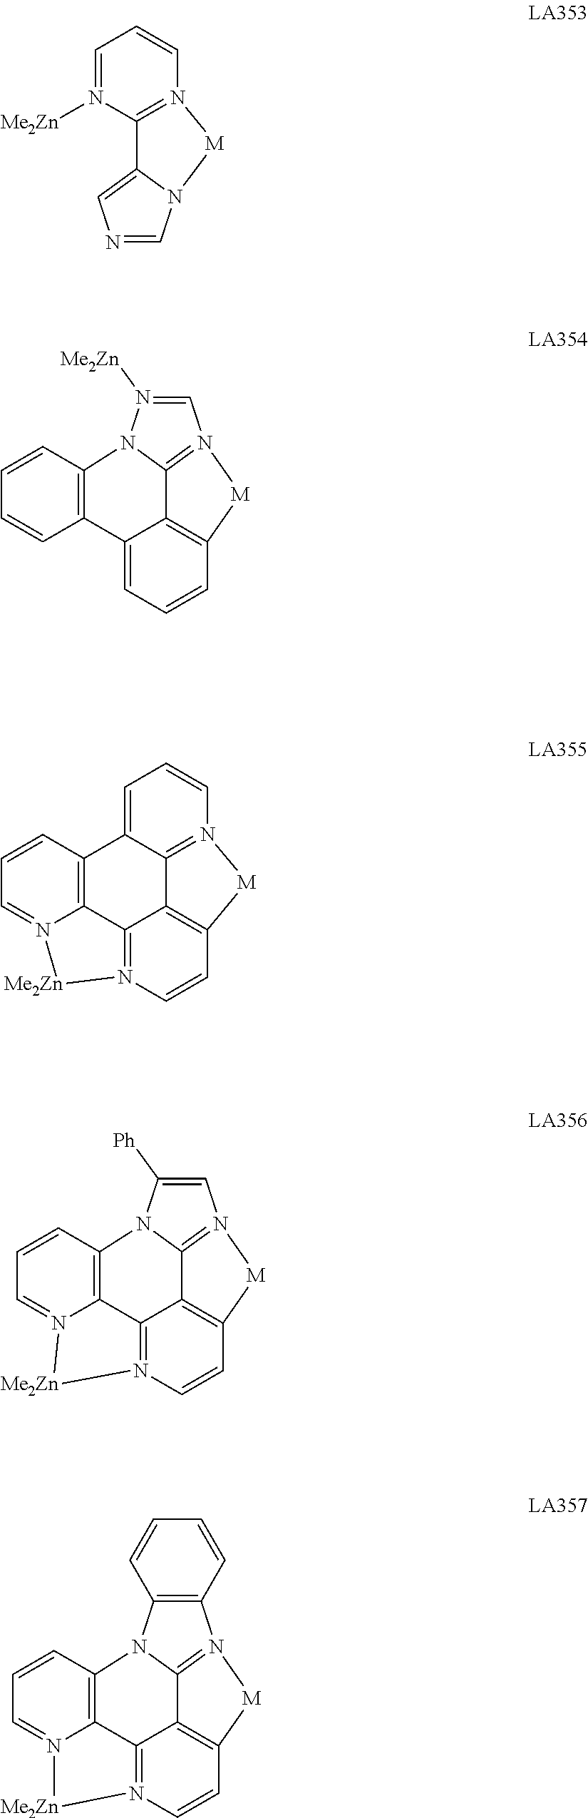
C1=C2C3=C(C=C1)[M]N1=C3N(N([Me2Zn])=C1)C1=C2C=CC=C1.C1=N([Me2Zn])C2=N(C=C1)[M]N1C2=CN=C1.N12=C3C4=C(C=C1)[M]N1=C4C(=CC=C1)C1=C3N(=CC=C1)[Me2Zn]2.N12=C3C4=C(C=C1)[M]N1=C4N(C([Ph])=C1)C1=C3N(=CC=C1)[Me2Zn]2.N12=C3C4=C(C=C1)[M]N1=C4N(C4=C1C=CC=C4)C1=C3N(=CC=C1)[Me2Zn]2
